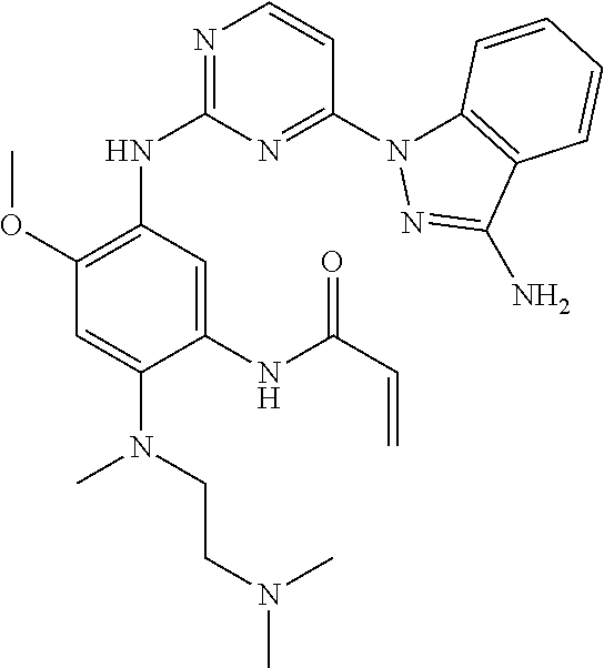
C1(NC2=NC=CC(N3C4=C(C(N)=N3)C=CC=C4)=N2)=C(OC)C=C(N(CCN(C)C)C)C(NC(C=C)=O)=C1
